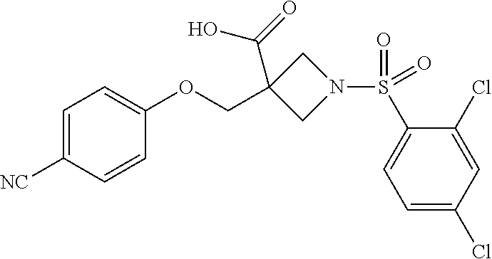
C1=C([NC])C=CC(OCC2(C(=O)O)CN(S(C3=CC=C(Cl)C=C3Cl)(=O)=O)C2)=C1
